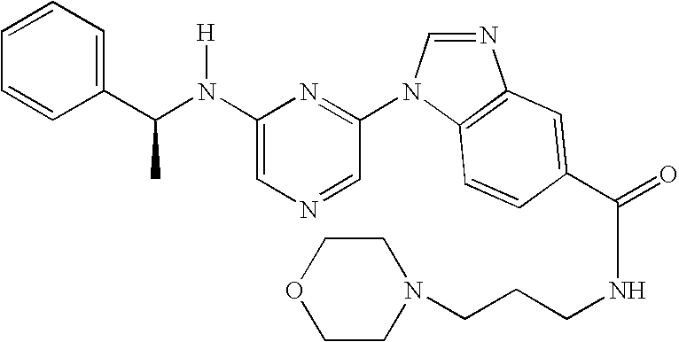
C1(N(C(C2=CC=CC=C2)C)[H])=CN=CC(N2C=NC3=C2C=CC(C(=O)NCCCN2CCOCC2)=C3)=N1
